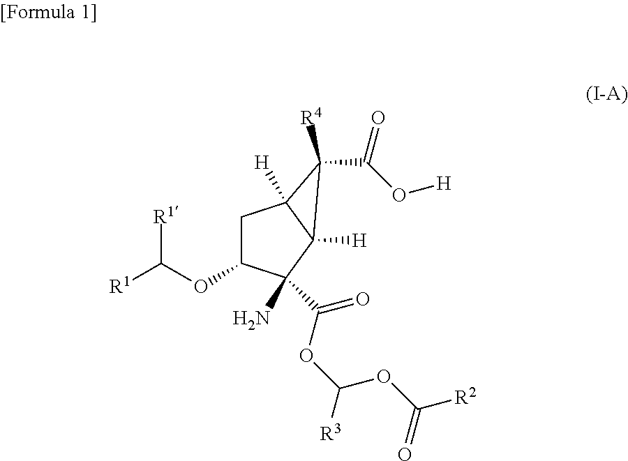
C1C(OC([R1])[R1])C(C(=O)OC([R3])OC([R2])=O)(N)C2([H])C1([H])C2(C(O[H])=O)[R4]
